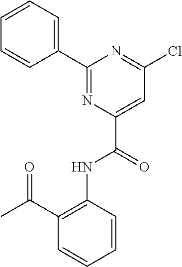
C1=CC=CC(C(C)=O)=C1NC(C1=CC(Cl)=NC(C2=CC=CC=C2)=N1)=O
